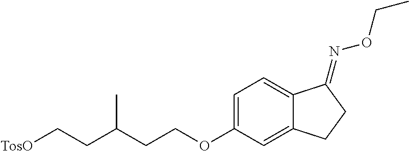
C1=C(OCCC(CC[TosO])C)C=C2C(=C1)C(=NOCC)CC2
